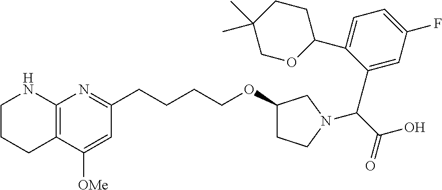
C1CCC2=C(N1)N=C(CCCCOC1CCN(C(C(O)=O)C3=CC(F)=CC=C3C3OCC(C)(C)CC3)C1)C=C2[OMe]
